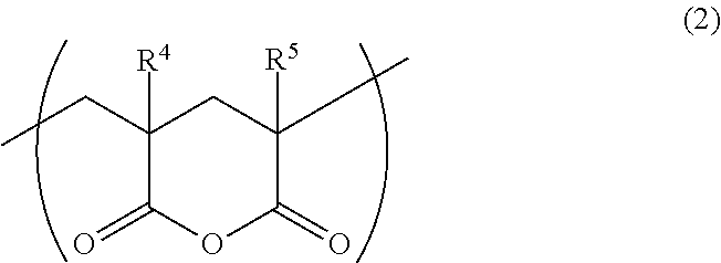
CCC1([R4])CC(C)([R5])C(=O)OC1=O
